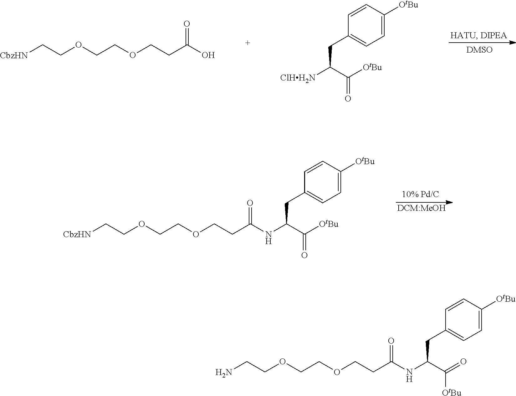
O=C(O)CCOCCOCC[CbzHN].C1=C([OtBu])C=CC(CC([ClHH2N])C([OtBu])=O)=C1.[DCM:MeOH].C1=C([OtBu])C=CC(CC(NC(CCOCCOCC[CbzHN])=O)C([OtBu])=O)=C1.C1=C([OtBu])C=CC(CC(NC(CCOCCOCCN)=O)C(=O)[OtBu])=C1
